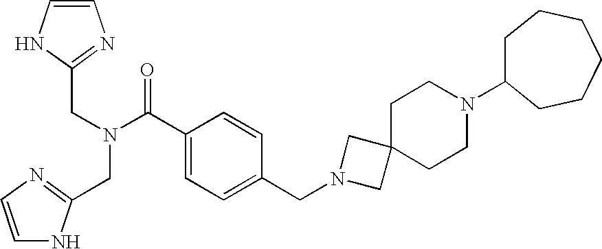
C1=CNC(CN(C(C2=CC=C(CN3CC4(C3)CCN(C3CCCCCC3)CC4)C=C2)=O)CC2=NC=CN2)=N1
